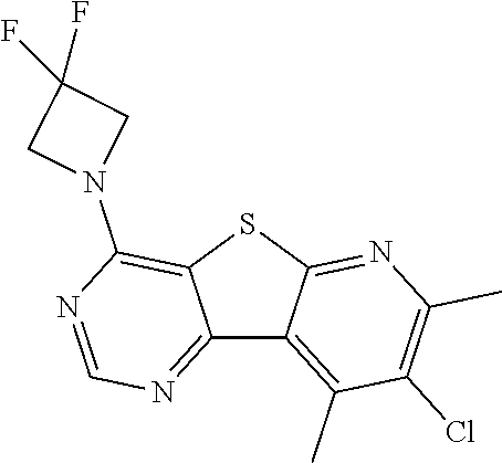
C12=NC=NC(N3CC(F)(F)C3)=C1SC1=NC(C)=C(Cl)C(C)=C21
